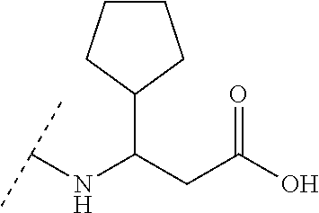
C1(C(CC(O)=O)NC(C)C)CCCC1
